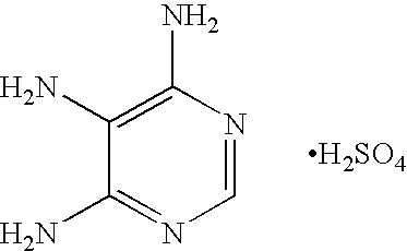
C1=NC(N)=C(N)C(N)=N1.[H2SO4]
